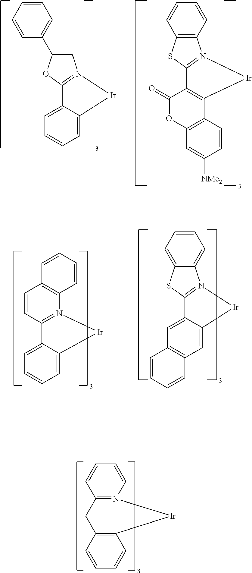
C12=C(OC(=O)C3=C1[Ir]N1=C3SC3=C1C=CC=C3)C=C([NMe2])C=C2.C1=C2C(=CC=C1)C1=N([Ir]2)C=C(C2=CC=CC=C2)O1.C1=C2C(=CC3=C1C=CC=C3)C1=N([Ir]2)C2=CC=CC=C2S1.C1=CC2=N(C3=C1C=CC=C3)[Ir]C1=CC=CC=C21.C12=N(C=CC=C1)[Ir]C1=C(C2)C=CC=C1
